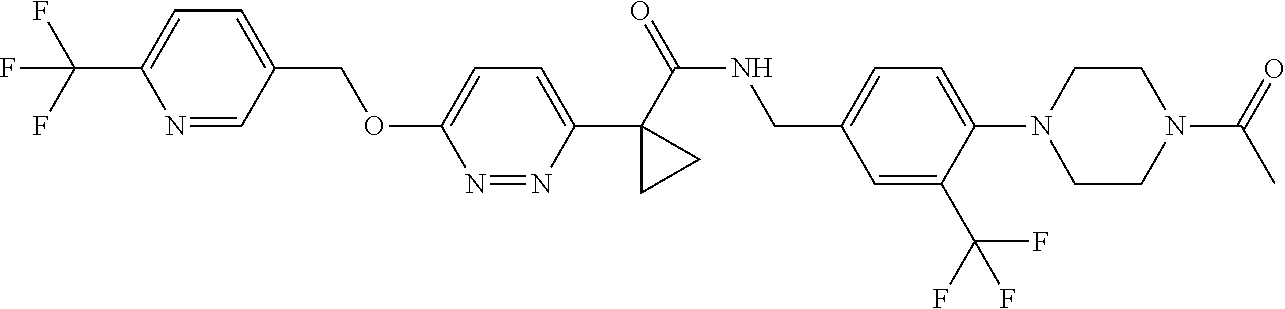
C1(C(=O)NCC2=CC=C(N3CCN(C(=O)C)CC3)C(C(F)(F)F)=C2)(C2=CC=C(OCC3=CC=C(C(F)(F)F)N=C3)N=N2)CC1
